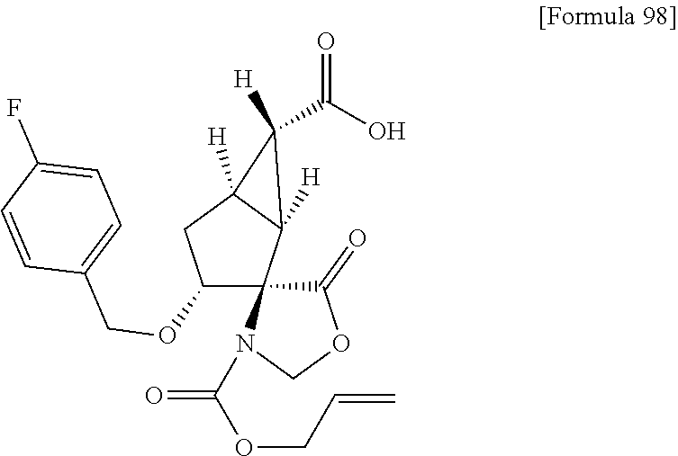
C1(C(O)=O)([H])C2([H])C3(C(OCC4=CC=C(F)C=C4)CC12[H])C(=O)OCN3C(OCC=C)=O
